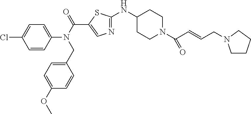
C1=CC(N(C(=O)C2=CN=C(NC3CCN(C(C=CCN4CCCC4)=O)CC3)S2)CC2=CC=C(OC)C=C2)=CC=C1Cl
